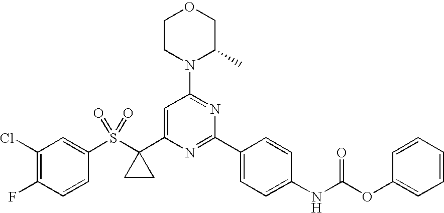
C1CN(C2=NC(C3=CC=C(NC(OC4=CC=CC=C4)=O)C=C3)=NC(C3(S(C4=CC(Cl)=C(F)C=C4)(=O)=O)CC3)=C2)C(C)CO1
